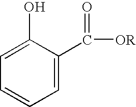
C1=C(O)C(C(=O)[OR])=CC=C1
